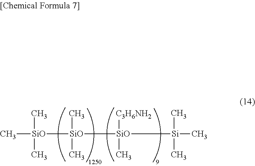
[SiO]([SiO]([SiO]([Si](C)(C)C)([C3H6NH2])C)(C)C)(C)(C)C
